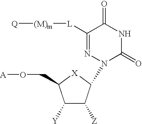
C1([Y])C([Z])C(N2N=C([L][(M)m][Q])C(=O)NC2=O)[X]C1CO[A]
